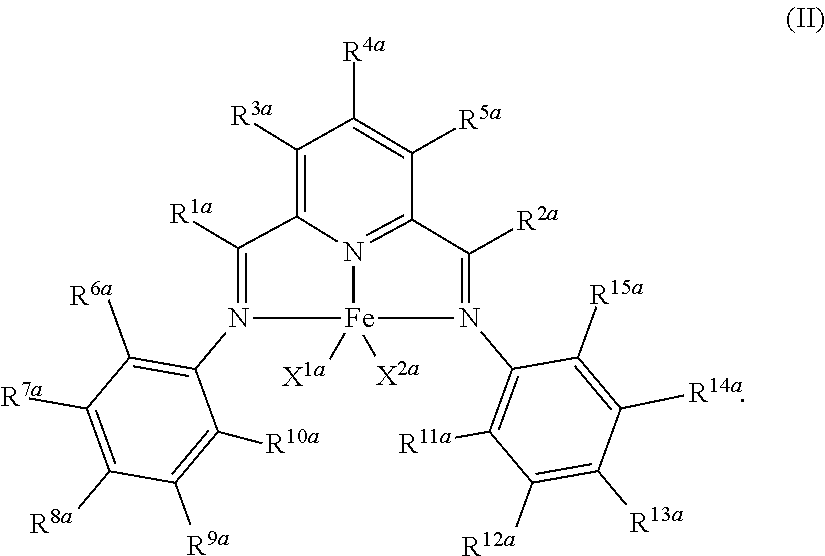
C1([R3a])=C2N3=C(C([R5a])=C1[R4a])C([R2a])=N(C1=C([R11a])C([R12a])=C([R13a])C([R14a])=C1[R15a])[Fe]3([X1a])([X2a])N(C1=C([R6a])C([R7a])=C([R8a])C([R9a])=C1[R10a])=C2[R1a]
